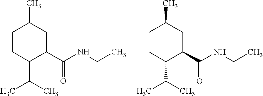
C1CC(C(C)C)C(C(NCC)=O)CC1C.C1CC(C(C)C)C(C(NCC)=O)CC1C
